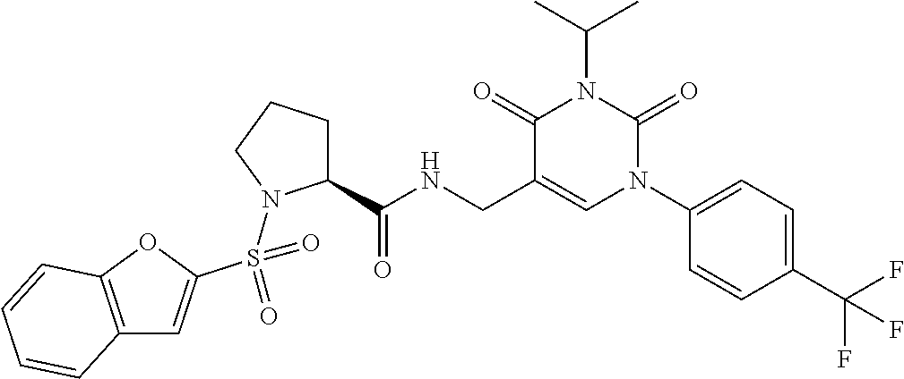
C12=C(OC(S(=O)(=O)N3C(C(NCC4=CN(C5=CC=C(C(F)(F)F)C=C5)C(=O)N(C(C)C)C4=O)=O)CCC3)=C1)C=CC=C2
